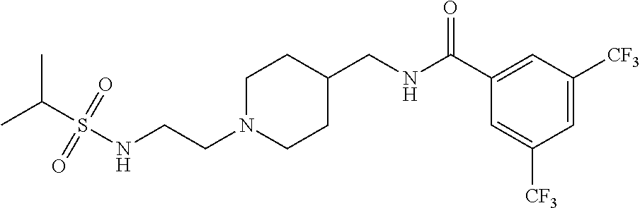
C(N1CCC(CNC(C2=CC([CF3])=CC([CF3])=C2)=O)CC1)CNS(C(C)C)(=O)=O
